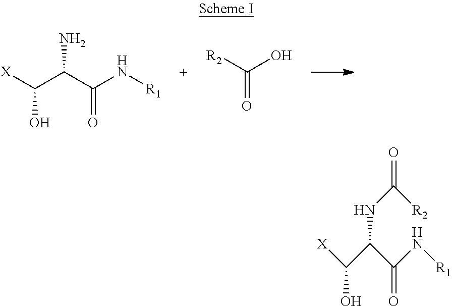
[X]C(C(C(N[R1])=O)N)O.[R2]C(O)=O.[X]C(O)C(C(N[R1])=O)NC([R2])=O
